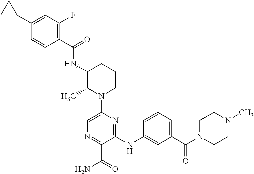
C1(NC2=CC(C(N3CCN(C)CC3)=O)=CC=C2)=NC(N2CCCC(NC(C3=C(F)C=C(C4CC4)C=C3)=O)C2C)=CN=C1C(=O)N
